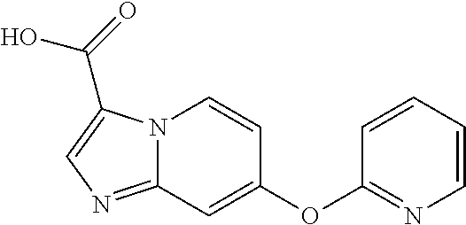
C(O)(=O)C1=CN=C2N1C=CC(OC1=NC=CC=C1)=C2
